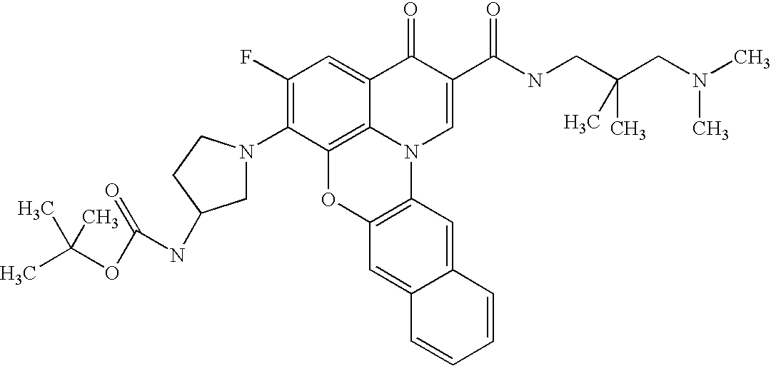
C1(F)=C(N2CC(NC(OC(C)(C)C)=O)CC2)C2=C3C(=C1)C(=O)C(C(NCC(CN(C)C)(C)C)=O)=CN3C1=C(O2)C=C2C(=C1)C=CC=C2
